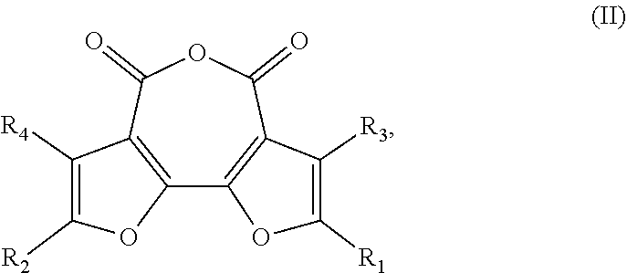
C12=C(C(=O)OC(=O)C3=C1OC([R1])=C3[R3])C([R4])=C([R2])O2
